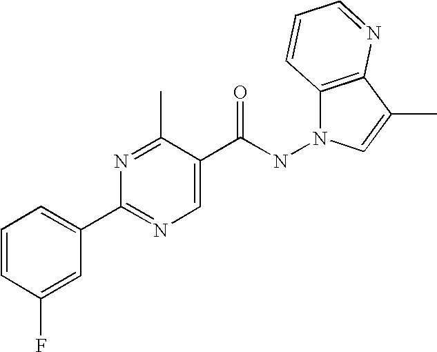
N(C(C1=CN=C(C2=CC=CC(F)=C2)N=C1C)=O)N1C2=C(C(C)=C1)N=CC=C2
